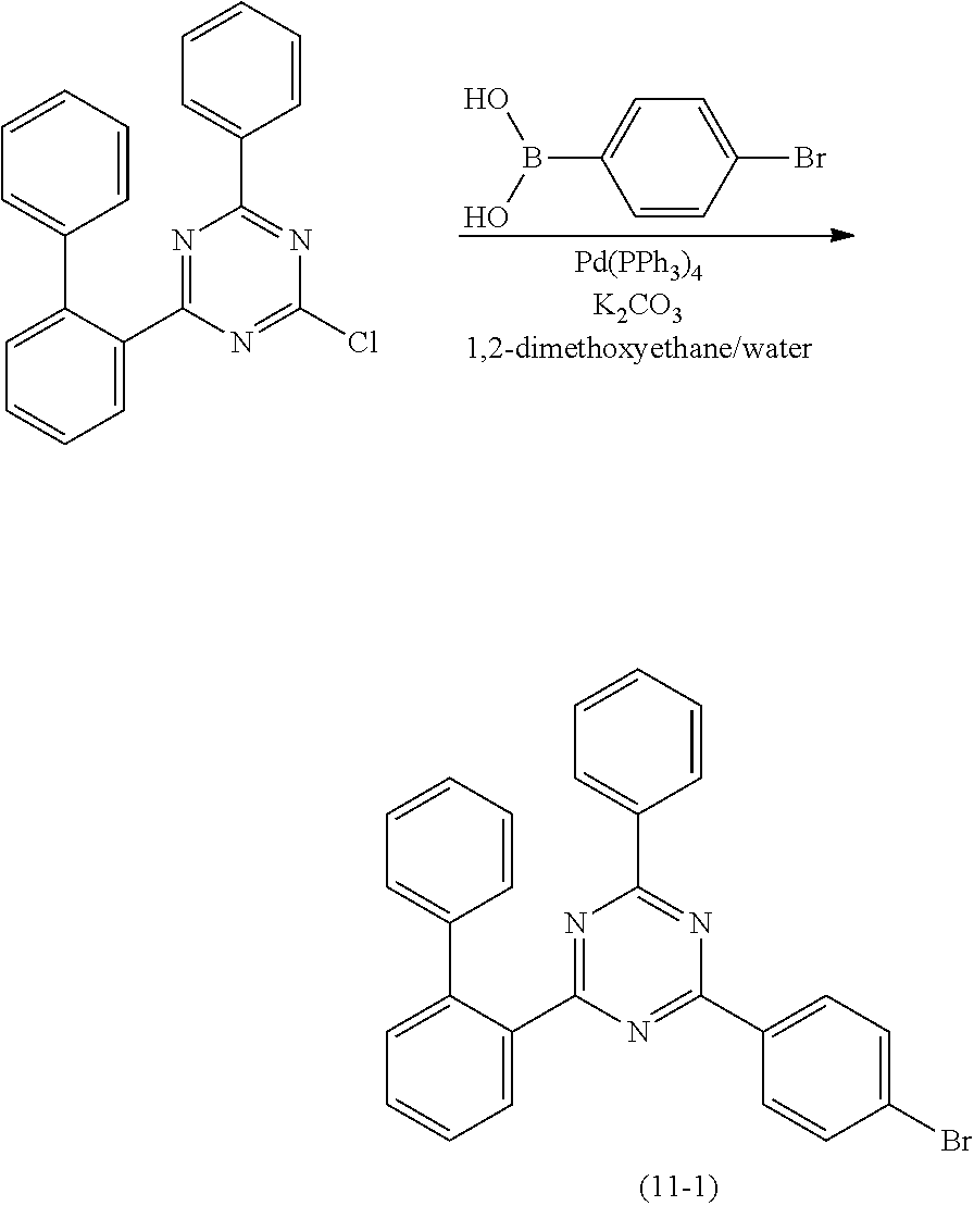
C1(B(O)O)=CC=C(Br)C=C1.N1=C(C2=CC=CC=C2C2=CC=CC=C2)N=C(Cl)N=C1C1=CC=CC=C1.N1=C(C2=CC=CC=C2C2=CC=CC=C2)N=C(C2=CC=C(Br)C=C2)N=C1C1=CC=CC=C1
